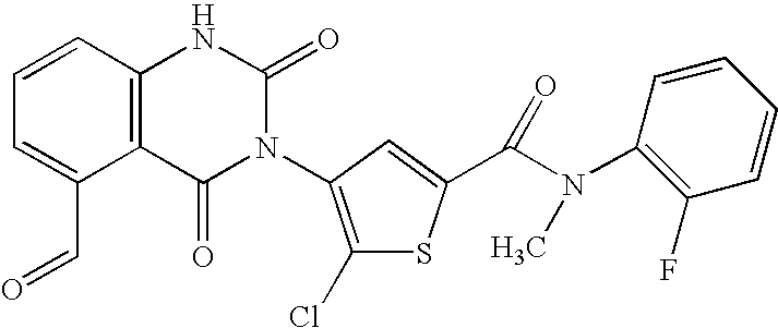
C12=C(C=CC=C1C=O)NC(=O)N(C1=C(Cl)SC(C(N(C3=C(F)C=CC=C3)C)=O)=C1)C2=O
